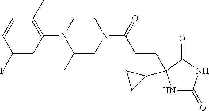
C1(F)=CC(N2C(C)CN(C(=O)CCC3(C4CC4)NC(=O)NC3=O)CC2)=C(C)C=C1
